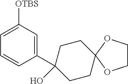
C1=C(C2(O)CCC3(OCCO3)CC2)C=CC=C1[OTBS]
